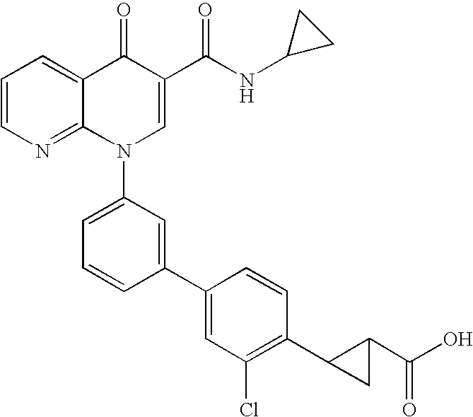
C1=CN=C2C(=C1)C(=O)C(C(NC1CC1)=O)=CN2C1=CC=CC(C2=CC(Cl)=C(C3CC3C(O)=O)C=C2)=C1
